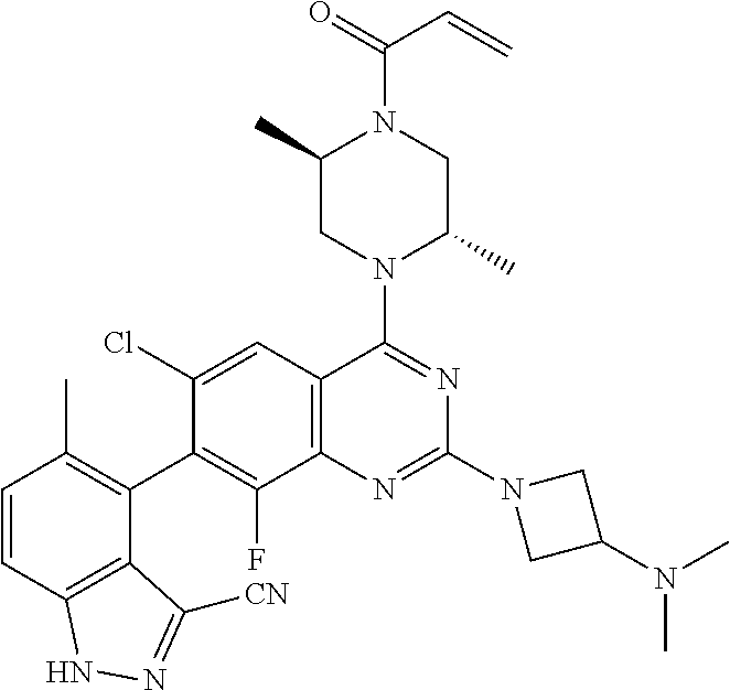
C1=CC2=C(C(C3=C(F)C4=C(C=C3Cl)C(N3C(C)CN(C(=O)C=C)C(C)C3)=NC(N3CC(N(C)C)C3)=N4)=C1C)C([CN])=NN2
